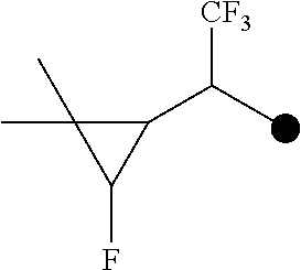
C1(C(C)[CF3])C(C)(C)C1F
